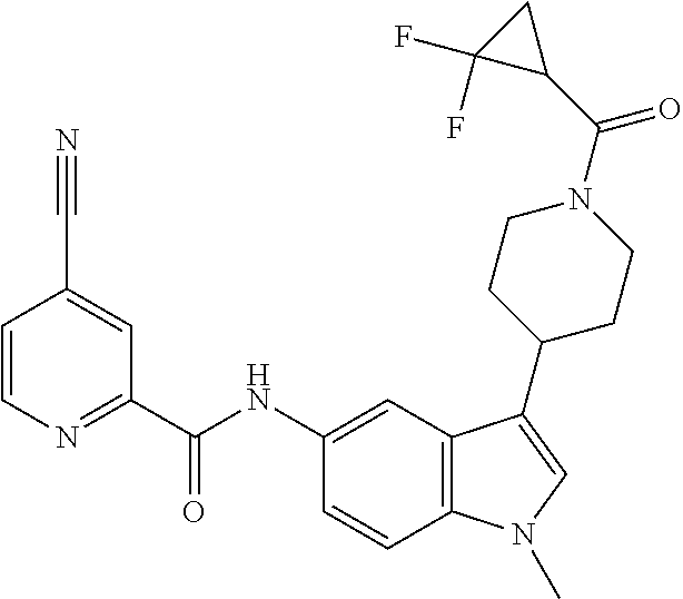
C1=CN=C(C(NC2=CC3=C(C=C2)N(C)C=C3C2CCN(C(=O)C3CC3(F)F)CC2)=O)C=C1C#N
